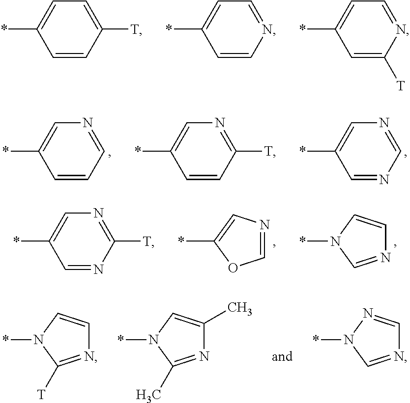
C1=CC([T])=CC=C1*.C1=CN=CC=C1*.C1=C([T])N=CC=C1*.C1=NC=NC=C1*.C1=CC=NC=C1*.C1=CC([T])=NC=C1*.N1(*)C=NC=C1.C1(*)=CN=CO1.C1=NC([T])=NC=C1*.N1(*)C([T])=NC=C1.N1(*)C(C)=NC(C)=C1.N1(*)C=NC=N1
